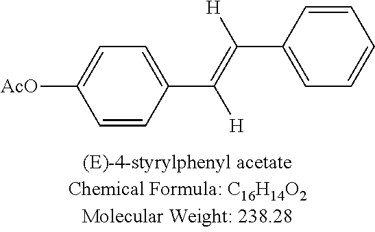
C1=CC(C(=C([H])C2=CC=CC=C2)[H])=CC=C1[AcO]
